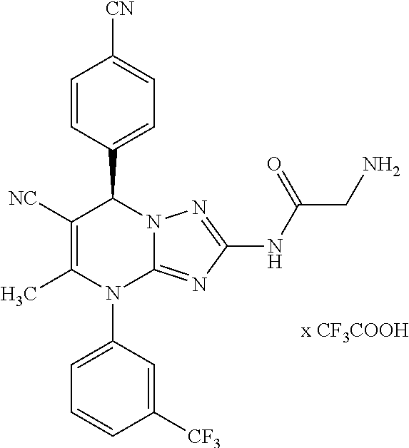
C1([NC])=C(C)N(C2=CC=CC([CF3])=C2)C2=NC(NC(CN)=O)=NN2C1C1=CC=C([CN])C=C1
